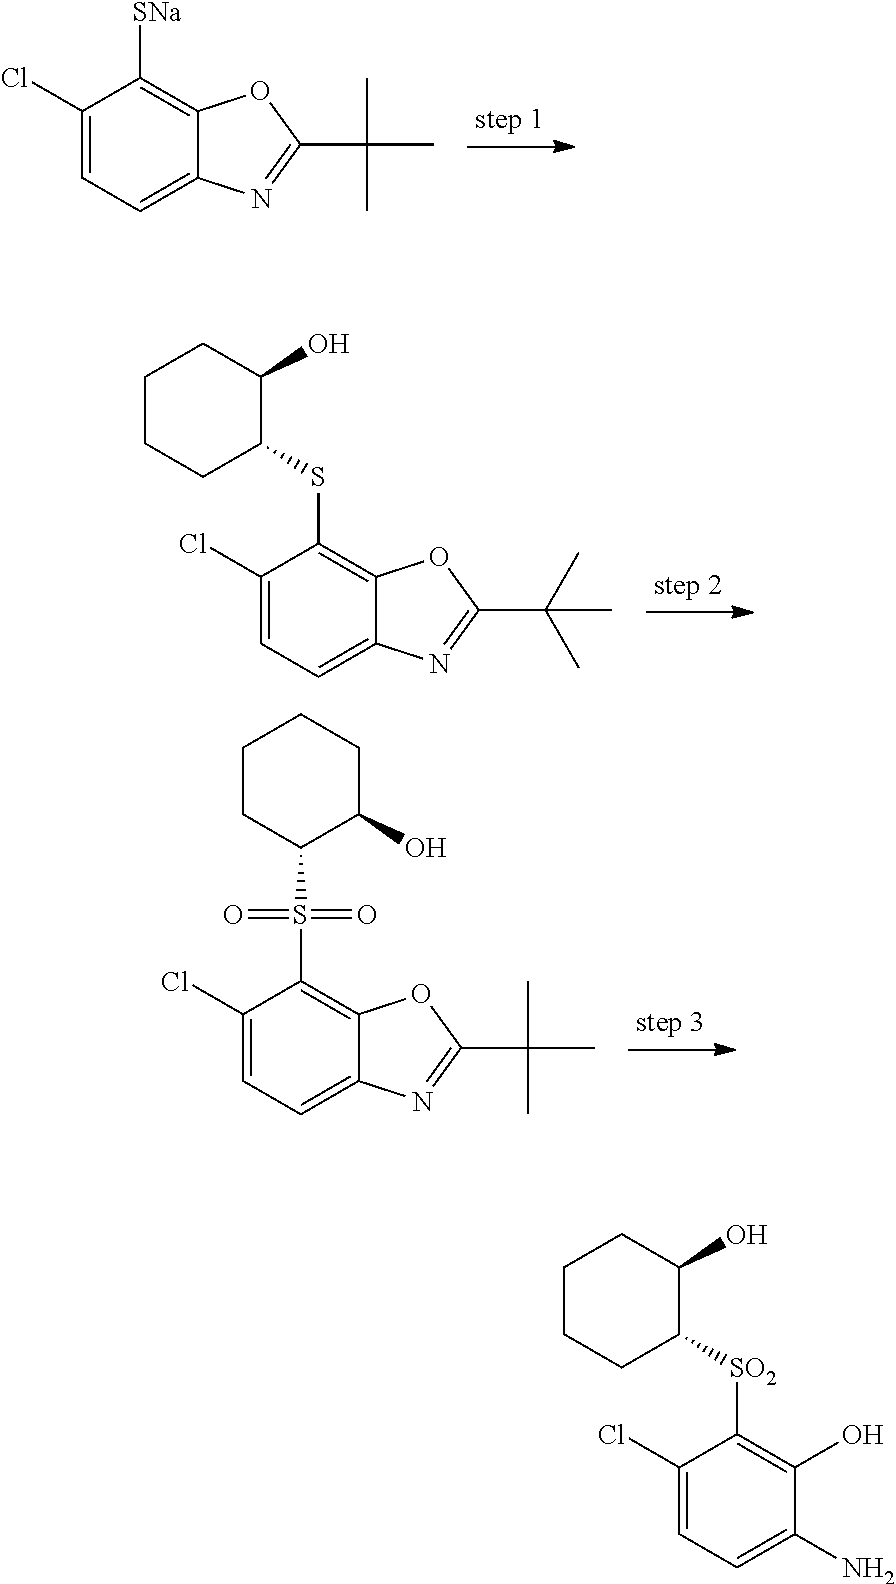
C1(Cl)=CC=C2C(=C1[SNa])OC(C(C)(C)C)=N2.C1(Cl)=CC=C2C(=C1SC1C(O)CCCC1)OC(C(C)(C)C)=N2.C1(Cl)=CC=C2C(=C1S(=O)(C1C(O)CCCC1)=O)OC(C(C)(C)C)=N2.C1(Cl)=CC=C(N)C(O)=C1[SO2]C1C(O)CCCC1
